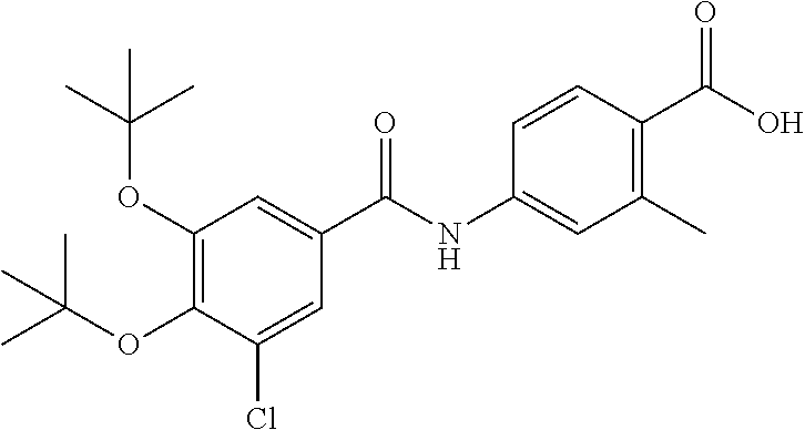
C1(OC(C)(C)C)=C(OC(C)(C)C)C(Cl)=CC(C(NC2=CC(C)=C(C(O)=O)C=C2)=O)=C1
